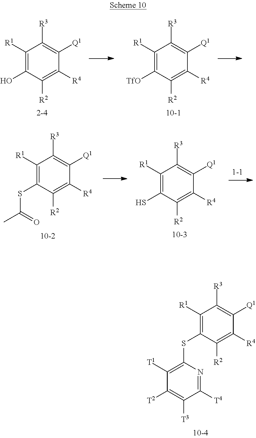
C1([R1])=C(O)C([R2])=C([R4])C([Q1])=C1[R3].C1([R1])=C([TfO])C([R2])=C([R4])C([Q1])=C1[R3].C1([R1])=C(SC(C)=O)C([R2])=C([R4])C([Q1])=C1[R3].C1([R1])=C(S)C([R2])=C([R4])C([Q1])=C1[R3].C1([R1])=C(SC2=C([T1])C([T2])=C([T3])C([T4])=N2)C([R2])=C([R4])C([Q1])=C1[R3]
